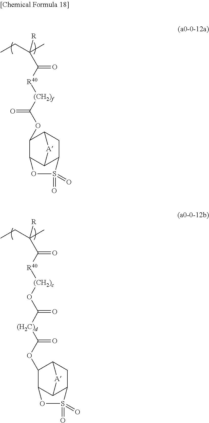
C(C([R40][(CH2)c]OC([(H2C)d]C(OC1C2C3C(CC1[A]3)S(=O)(=O)O2)=O)=O)=O)(CC)(C)[R].C(C([R40][(CH2)f]C(OC1C2C3C(CC1[A]3)S(=O)(=O)O2)=O)=O)(CC)(C)[R]
